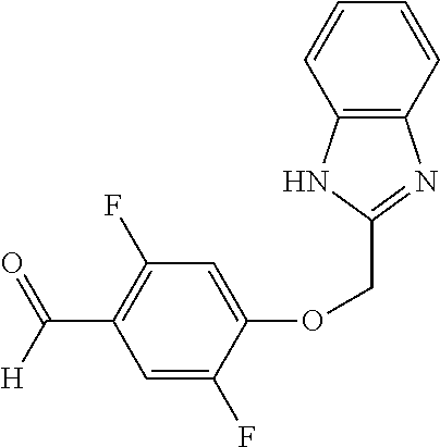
C1=C(F)C(OCC2=NC3=C(N2)C=CC=C3)=CC(F)=C1C([H])=O
